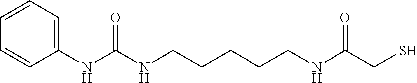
C1=CC=C(NC(NCCCCCNC(CS)=O)=O)C=C1
